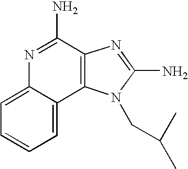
C1=C2C(=CC=C1)N=C(N)C1=C2N(CC(C)C)C(N)=N1
